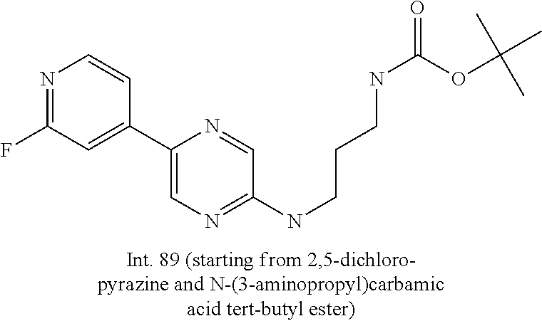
N1=C(F)C=C(C2=CN=C(NCCCNC(=O)OC(C)(C)C)C=N2)C=C1
